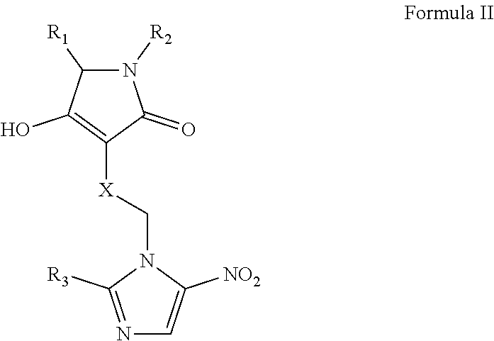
N1=C([R3])N(C[X]C2=C(O)C([R1])N([R2])C2=O)C([NO2])=C1
